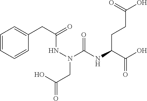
OC(C(NC(N(NC(CC1=CC=CC=C1)=O)CC(=O)O)=O)CCC(O)=O)=O
